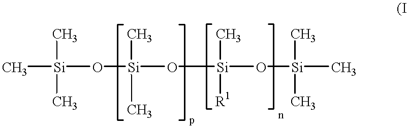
C[Si](O[Si](O[Si](C)([R1])O[Si](C)(C)C)(C)C)(C)C
